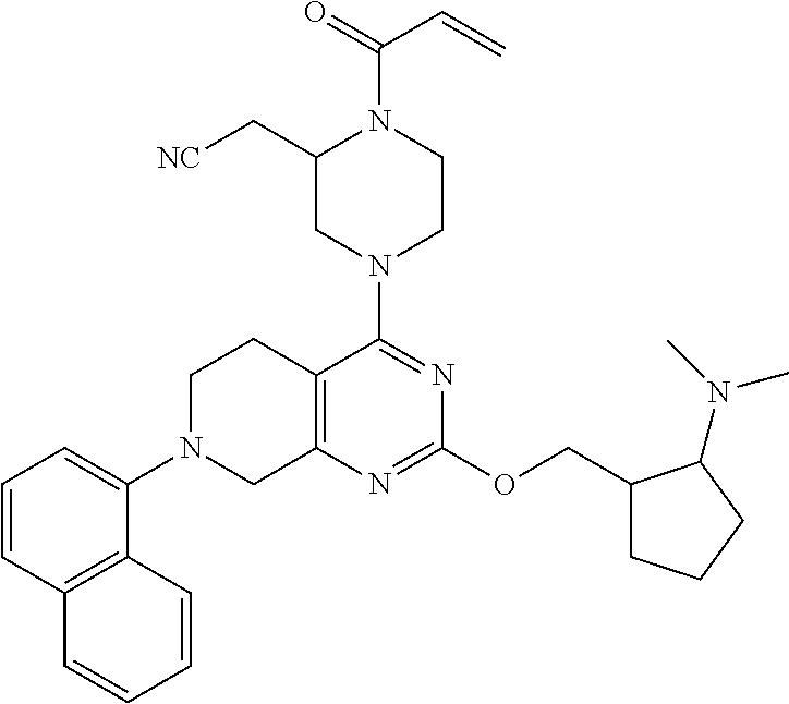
C1=CC2=C(C(N3CC4=C(CC3)C(N3CCN(C(=O)C=C)C(C[NC])C3)=NC(OCC3CCCC3N(C)C)=N4)=C1)C=CC=C2
